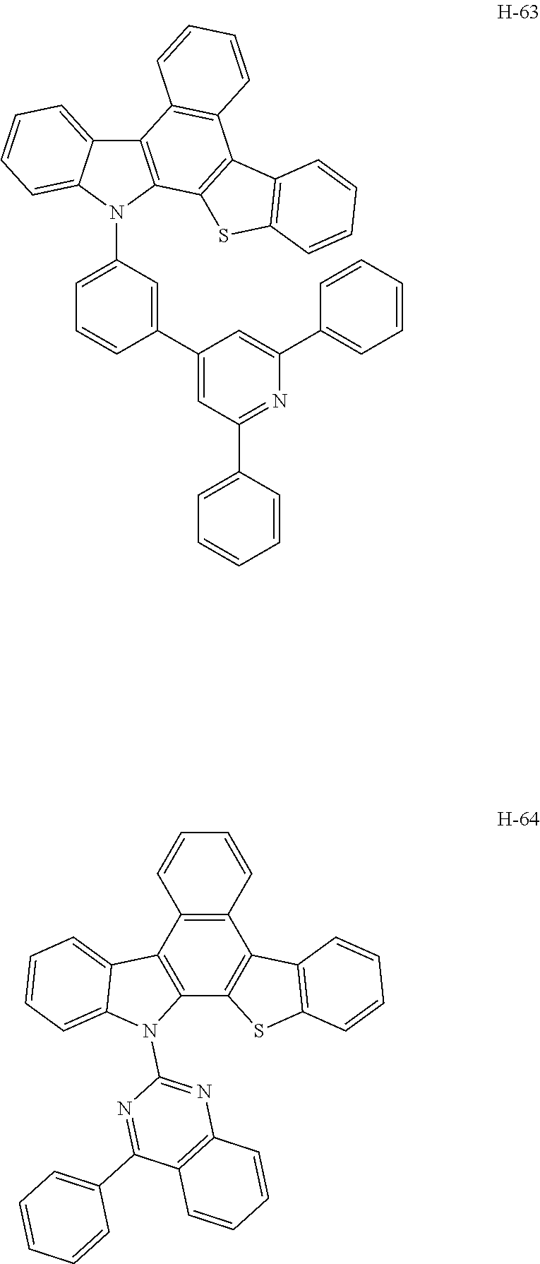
C1(C2=CC(N3C4=C(C5=CC=CC=C35)C3=C(C5=C4SC4=C5C=CC=C4)C=CC=C3)=CC=C2)=CC(C2=CC=CC=C2)=NC(C2=CC=CC=C2)=C1.C12=C(C=CC=C1)C1=C(C3=C2C2=CC=CC=C2N3C2=NC3=C(C(C4=CC=CC=C4)=N2)C=CC=C3)SC2=C1C=CC=C2
